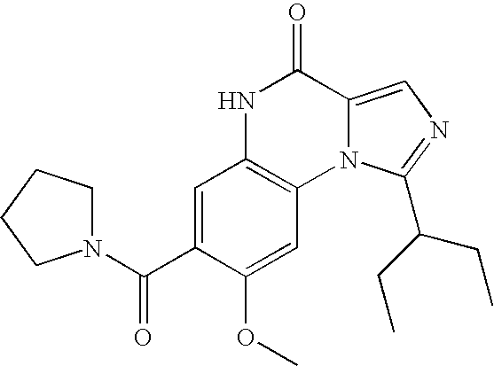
C1=C(C(N2CCCC2)=O)C(OC)=CC2=C1NC(=O)C1=CN=C(C(CC)CC)N21
